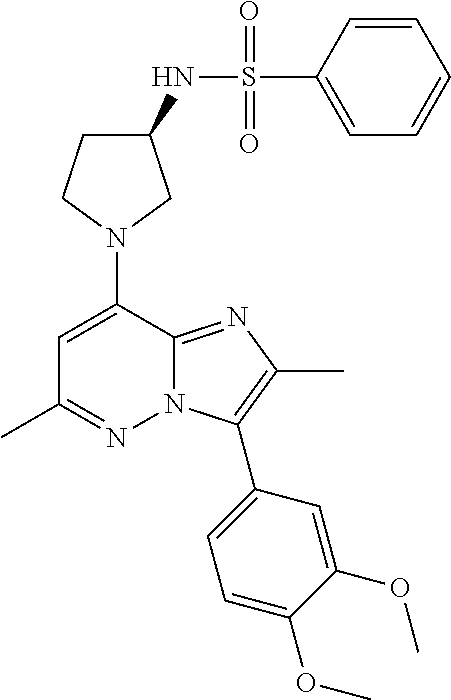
C1C(NS(C2=CC=CC=C2)(=O)=O)CN(C2=CC(C)=NN3C2=NC(C)=C3C2=CC=C(OC)C(OC)=C2)C1
